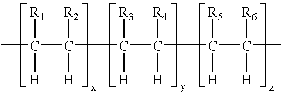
CC(C(C(C(C(C(C)([R6])[H])([R5])[H])([R4])[H])([H])[R3])([R2])[H])([R1])[H]
